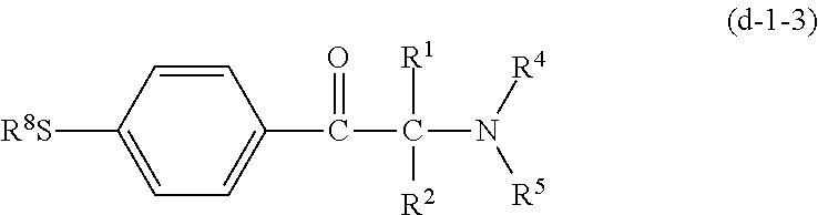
C1=CC([R8S])=CC=C1C(=O)C([R1])([R2])N([R4])[R5]
